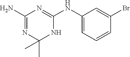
C1(N)=NC(C)(C)NC(NC2=CC=CC(Br)=C2)=N1
